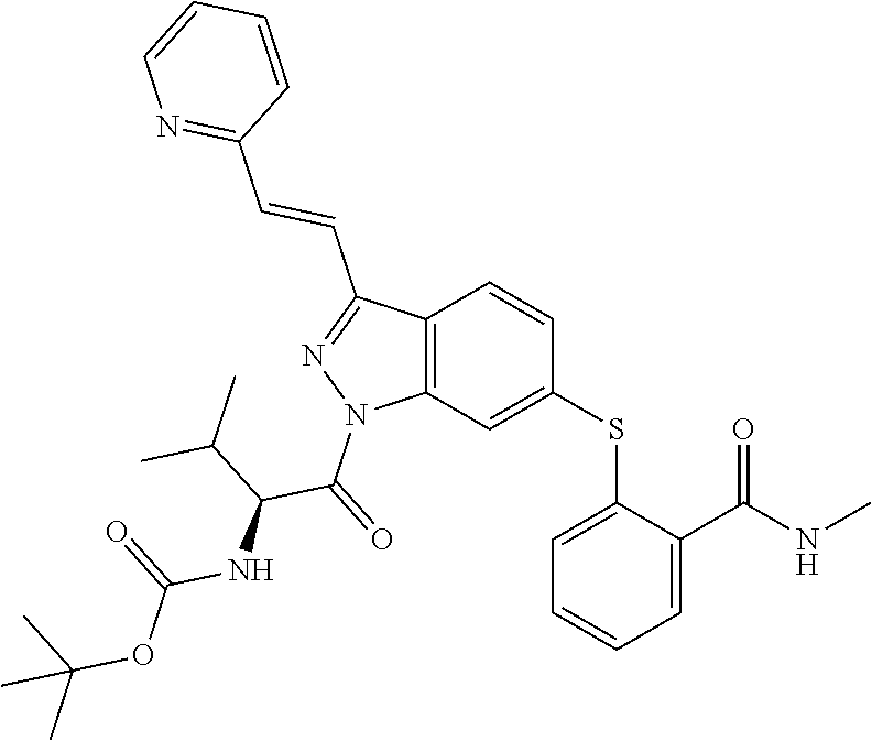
C1(SC2=CC3=C(C=C2)C(C=CC2=NC=CC=C2)=NN3C(=O)C(NC(OC(C)(C)C)=O)C(C)C)=CC=CC=C1C(NC)=O
